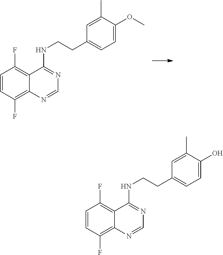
C1=CC(F)=C2C(=C1F)C(NCCC1=CC=C(OC)C(C)=C1)=NC=N2.C1=CC(F)=C2C(=C1F)C(NCCC1=CC=C(O)C(C)=C1)=NC=N2
